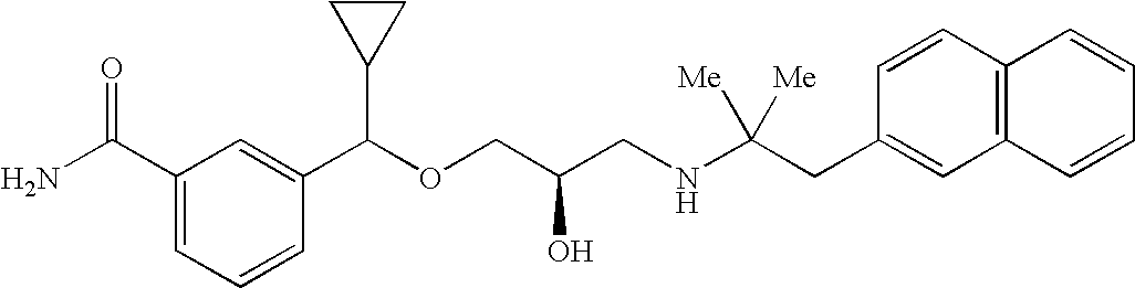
C1=CC(C(OCC(CNC(CC2=CC3=C(C=C2)C=CC=C3)([Me])[Me])O)C2CC2)=CC(C(N)=O)=C1
